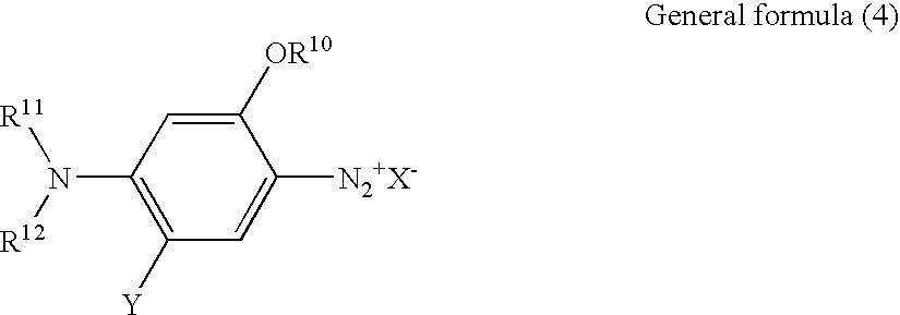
C1([OR10])=CC(N([R11])[R12])=C([Y])C=C1[N2+X-]
